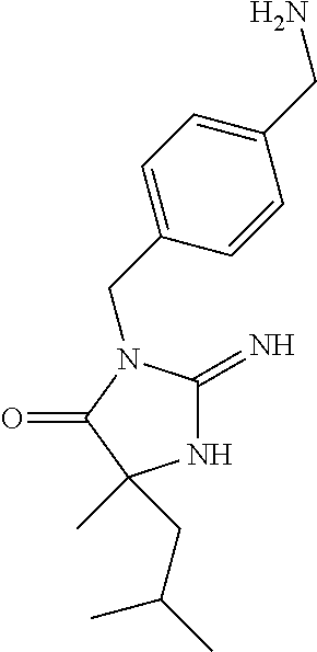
C(C1=CC=C(CN)C=C1)N1C(=N)NC(C)(CC(C)C)C1=O
